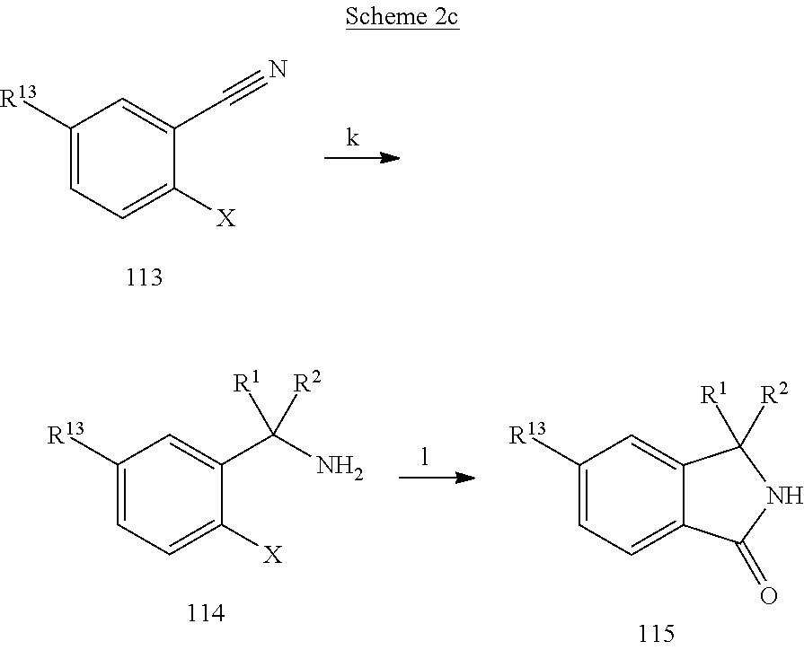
C1([R13])=CC=C([X])C(C#N)=C1.C1([R13])=CC=C2C(=C1)C([R1])([R2])NC2=O.C1([R13])=CC=C([X])C(C(N)([R1])[R2])=C1
